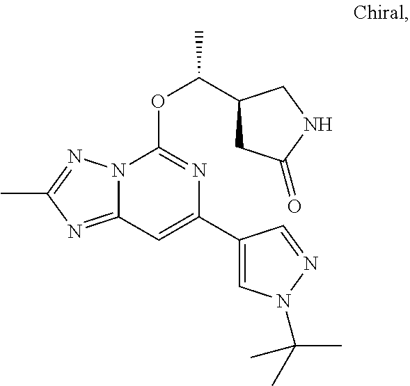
C12=NC(C)=NN1C(OC(C1CC(=O)NC1)C)=NC(C1=CN(C(C)(C)C)N=C1)=C2
